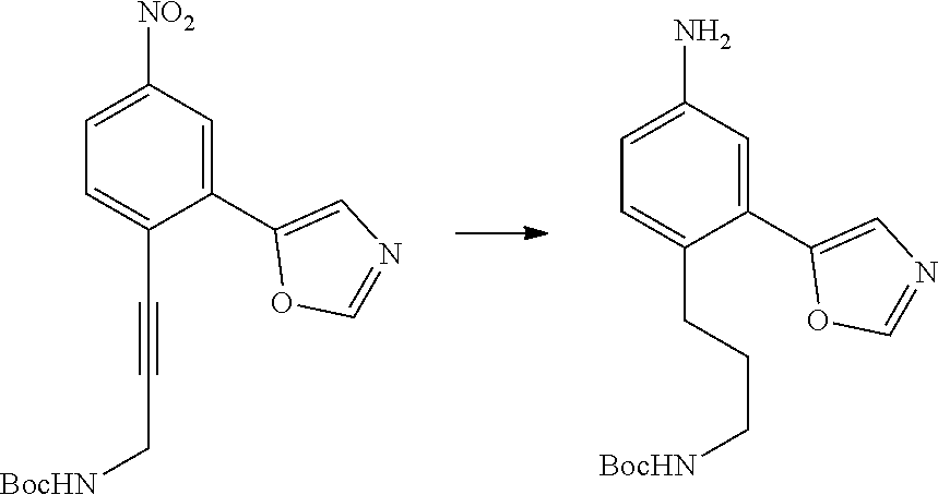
C1(C2=CN=CO2)=CC([NO2])=CC=C1C#CC[BocHN].C1(C2=CN=CO2)=CC(N)=CC=C1CCC[BocHN]
